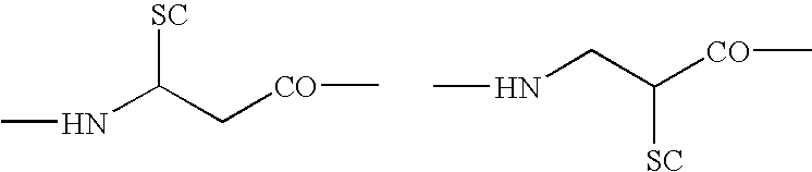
N(C(C[CO]C)[SC])C.N(CC([CO]C)[SC])C
